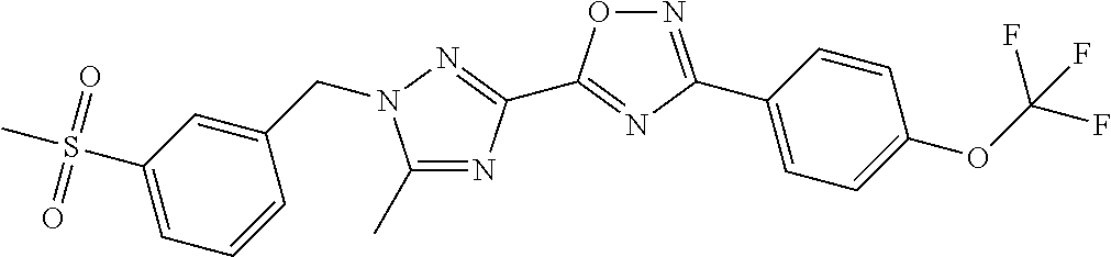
C1(C)=NC(C2=NC(C3=CC=C(OC(F)(F)F)C=C3)=NO2)=NN1CC1=CC(S(C)(=O)=O)=CC=C1
